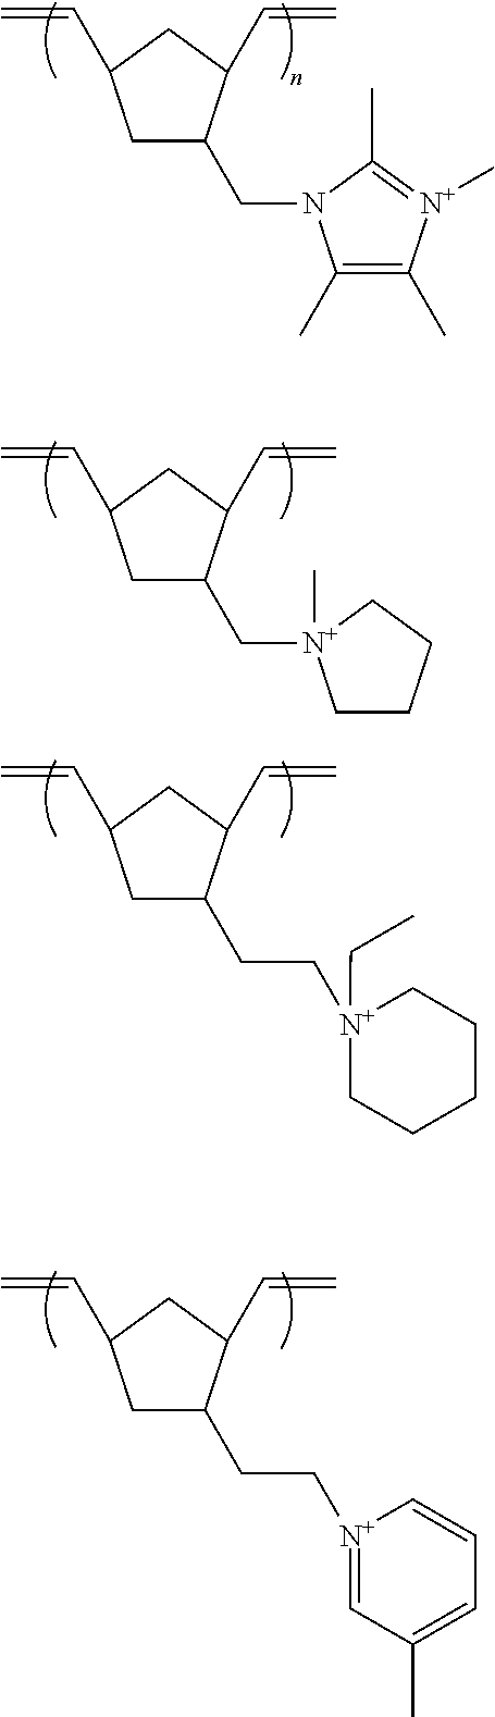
C1C(CN2C(C)=C(C)[N+](C)=C2C)C(C=C)CC1C=C.C1C(CC[N+]2(CC)CCCCC2)C(C=C)CC1C=C.C1C(CC[N+]2=CC(C)=CC=C2)C(C=C)CC1C=C.C1C(C[N+]2(C)CCCC2)C(C=C)CC1C=C
